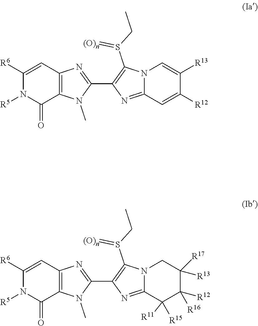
C1([R6])=CC2=C(C(=O)N1[R5])N(C)C(C1=C(S(CC)=[(O)n])N3C(=N1)C=C([R12])C([R13])=C3)=N2.C1([R6])=CC2=C(C(=O)N1[R5])N(C)C(C1=C(S(CC)=[(O)n])N3C(=N1)C([R15])([R11])C([R12])([R16])C([R17])([R13])C3)=N2
